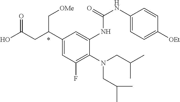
N(CC(C)C)(CC(C)C)C1=C(F)C=C(C(CC(O)=O)C[OMe])C=C1NC(=O)NC1=CC=C([OEt])C=C1
